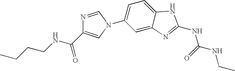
C1(N2C=C(C(NCCCC)=O)N=C2)=CC=C2C(=C1)N=C(NC(=O)NCC)N2
